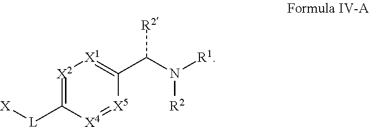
[X2]1=C([L][X])[X4]=[X5]C(C(N([R1])[R2])[R2])=[X1]1
